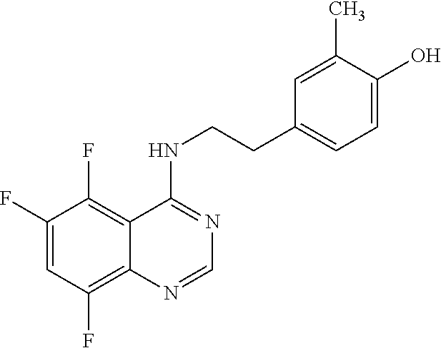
C1(F)=CC(F)=C2C(=C1F)C(NCCC1=CC=C(O)C(C)=C1)=NC=N2
